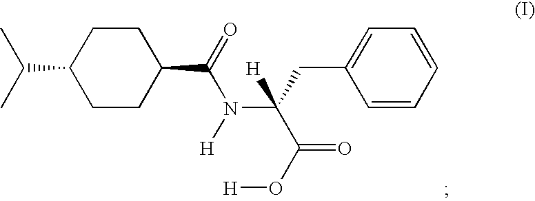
C1=CC=CC=C1CC(N(C(C1CCC(C(C)C)CC1)=O)[H])(C(O[H])=O)[H]
